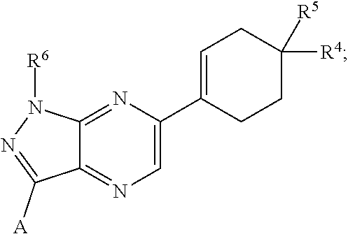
C12=NC=C(C3=CCC([R4])([R5])CC3)N=C1N([R6])N=C2[A]
